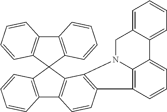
C12=C(C=CC=C1)C1(C3=C2C=CC=C3)C2=C(C3=C1C=CC=C3)C=CC1=C2N2C3=C1C=CC=C3C1=CC=CC=C1C2
